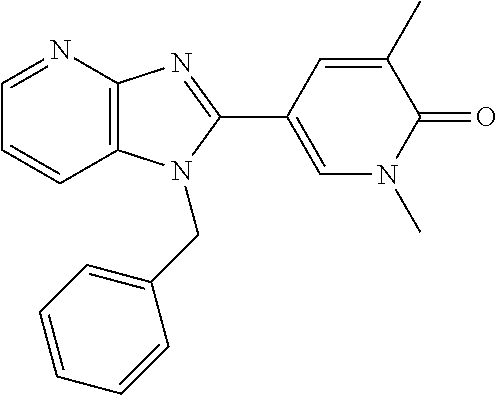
C12=C(N=CC=C1)N=C(C1=CN(C)C(=O)C(C)=C1)N2CC1=CC=CC=C1
